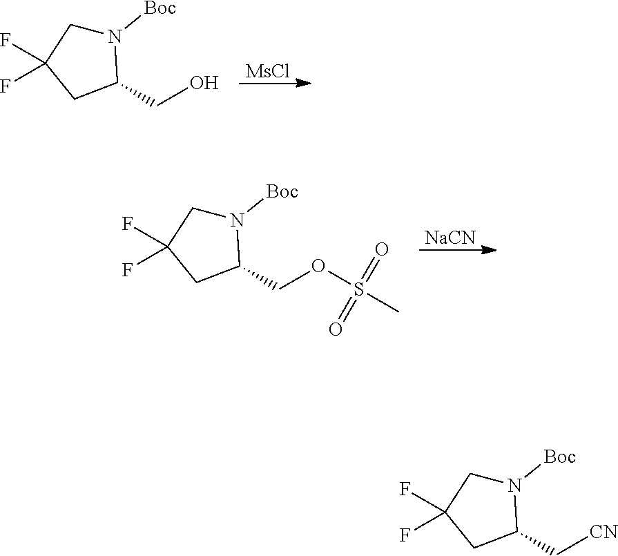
[MsCl].N1([Boc])CC(F)(F)CC1CO.[NaCN].N1([Boc])CC(F)(F)CC1COS(C)(=O)=O.N1([Boc])CC(F)(F)CC1C[CN]
